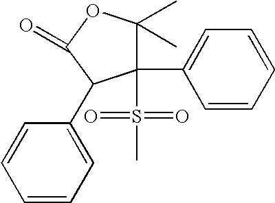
C1(S(C)(=O)=O)(C2=CC=CC=C2)C(C)(C)OC(=O)C1C1=CC=CC=C1
